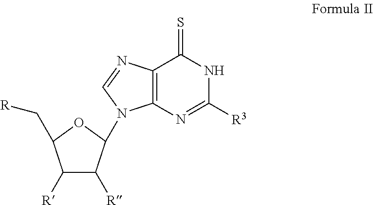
C1([R])C([R])C(N2C3=C(N=C2)C(=S)NC([R3])=N3)OC1C[R]
